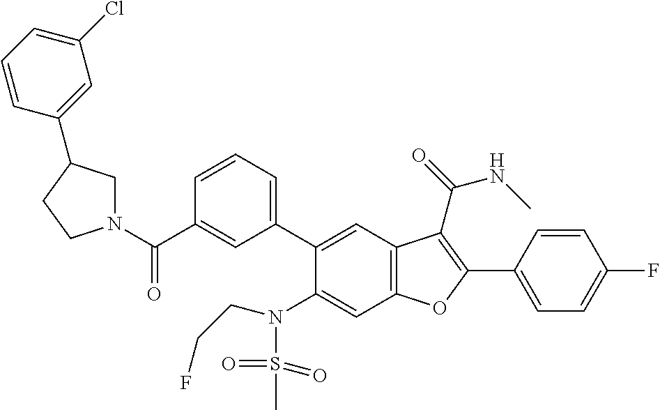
C1=CC(C2=C(C(=O)NC)C3=C(C=C(N(S(C)(=O)=O)CCF)C(C4=CC=CC(C(N5CC(C6=CC(Cl)=CC=C6)CC5)=O)=C4)=C3)O2)=CC=C1F
